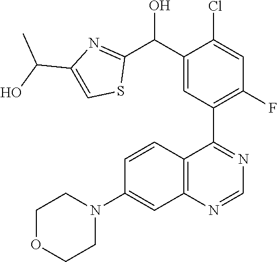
C12=C(C(C3=C(F)C=C(Cl)C(C(O)C4=NC(C(O)C)=CS4)=C3)=NC=N1)C=CC(N1CCOCC1)=C2
